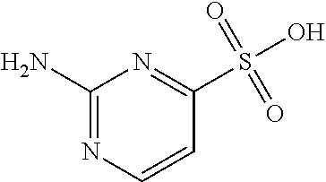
C1(N)=NC=CC(S(O)(=O)=O)=N1
